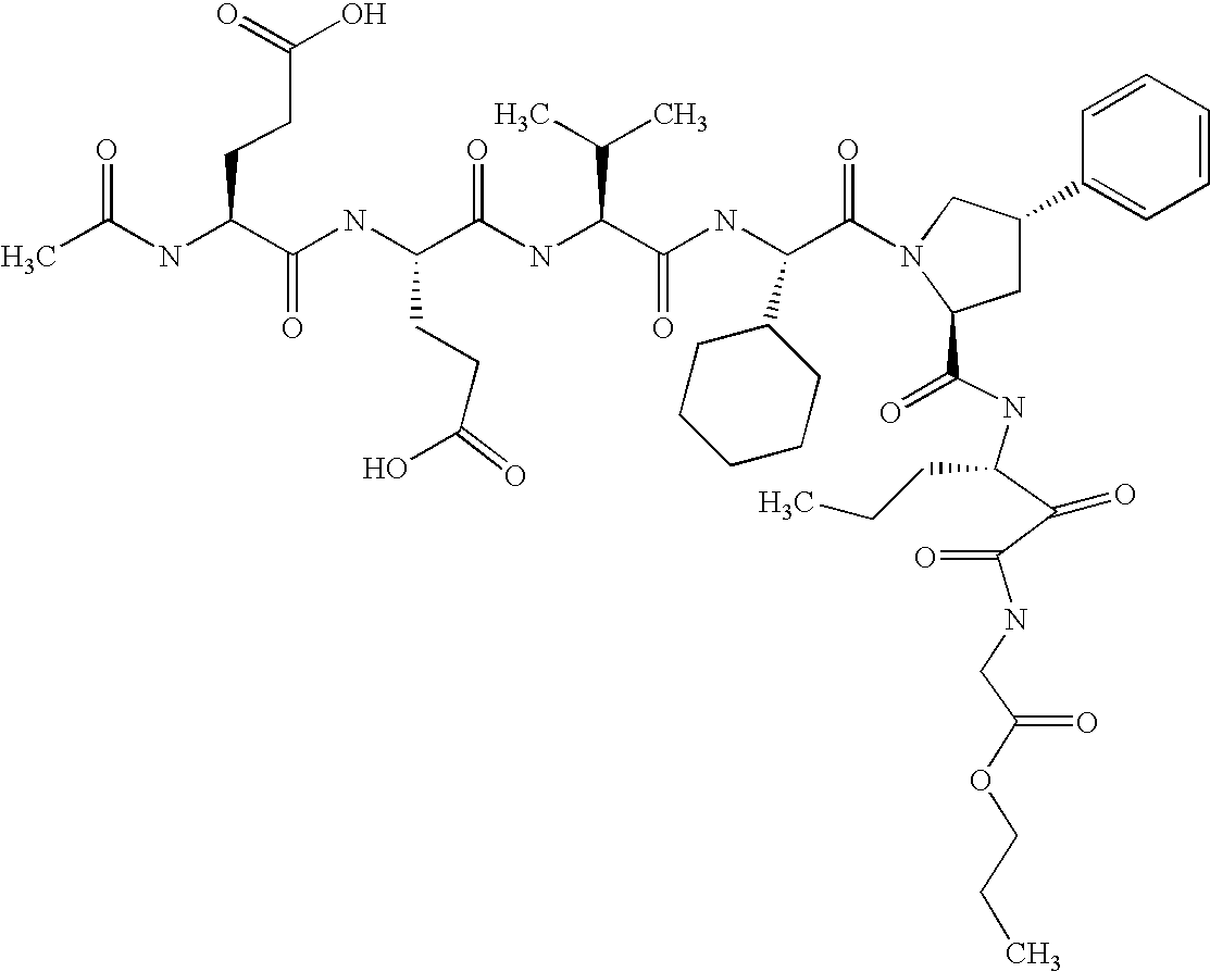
CC(NC(C(NC(C(NC(C(C)C)C(=O)NC(C1CCCCC1)C(=O)N1CC(C2=CC=CC=C2)CC1C(=O)NC(C(C(NCC(OCCC)=O)=O)=O)CCC)=O)CCC(O)=O)=O)CCC(O)=O)=O
